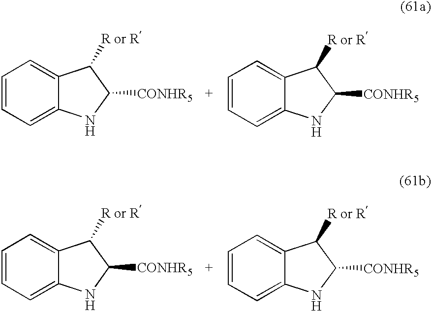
C1=CC=C2C(=C1)C([R or R])C([CONHR5])N2.C1=CC=C2C(=C1)C([R or R])C([CONHR5])N2.C1=CC=C2C(=C1)C([R or R])C([CONHR5])N2.C1=CC=C2C(=C1)C([R or R])C([CONHR5])N2
